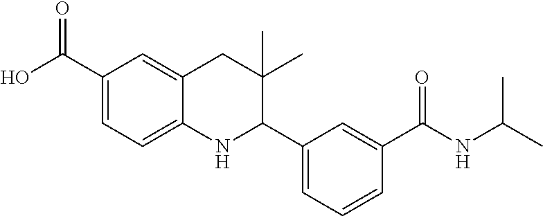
C1(C(O)=O)=CC=C2C(=C1)CC(C)(C)C(C1=CC=CC(C(NC(C)C)=O)=C1)N2
